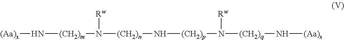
[(Aa)x]N[(CH2)m]N([Rw])[(CH2)n]N[(CH2)p]N([(CH2)q]N[(Aa)x])[Rw]
